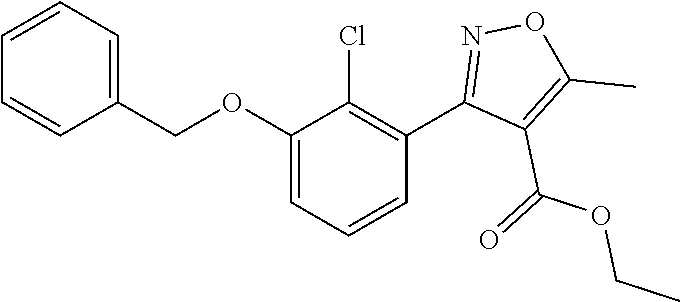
C1=CC=C(COC2=CC=CC(C3=NOC(C)=C3C(=O)OCC)=C2Cl)C=C1
